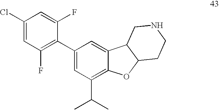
C1(Cl)=CC(F)=C(C2=CC(C(C)C)=C3C(=C2)C2C(O3)CCNC2)C(F)=C1
